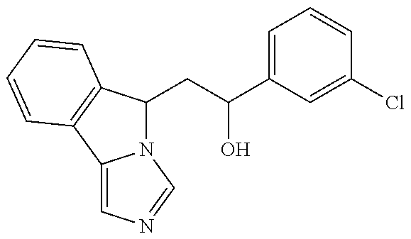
N12C(CC(C3=CC=CC(Cl)=C3)O)C3=C(C1=CN=C2)C=CC=C3
